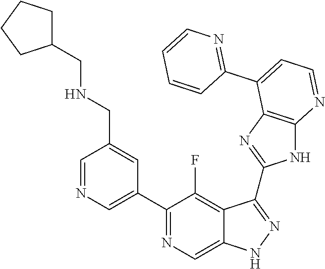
C1=NC=C(C2=NC=C3C(=C2F)C(C2=NC4=C(N2)N=CC=C4C2=NC=CC=C2)=NN3)C=C1CNCC1CCCC1
